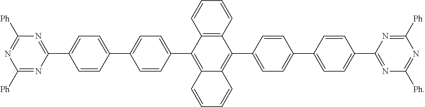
C1([Ph])=NC(C2=CC=C(C3=CC=C(C4=C5C(=C(C6=CC=C(C7=CC=C(C8=NC([Ph])=NC([Ph])=N8)C=C7)C=C6)C6=C4C=CC=C6)C=CC=C5)C=C3)C=C2)=NC([Ph])=N1
